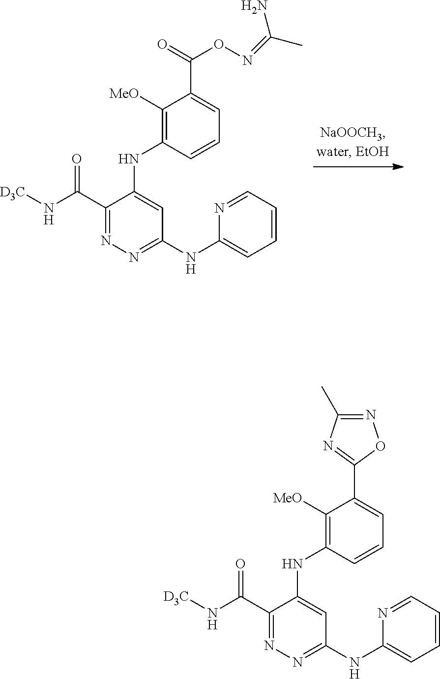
[D3C]NC(C1=NN=C(NC2=CC=CC=N2)C=C1NC1=C([MeO])C(C(=O)ON=C(C)N)=CC=C1)=O.[D3C]NC(C1=NN=C(NC2=CC=CC=N2)C=C1NC1=C([MeO])C(C2=NC(C)=NO2)=CC=C1)=O
